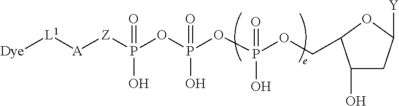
[Dye][L1][A][Z]P(OP(OP(OCC1C(O)CC([Y])O1)(=O)O)(=O)O)(=O)O
